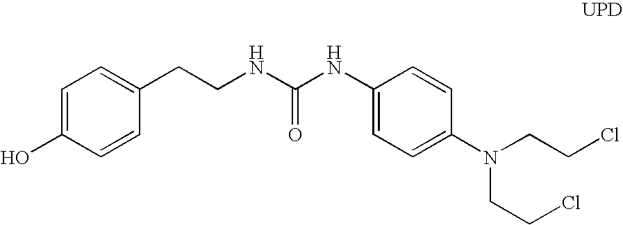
C1(NC(NCCC2=CC=C(O)C=C2)=O)=CC=C(N(CCCl)CCCl)C=C1
